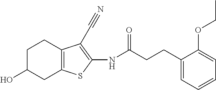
C1C(O)CC2=C(C1)C(C#N)=C(NC(CCC1=CC=CC=C1OCC)=O)S2
